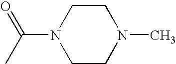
CC(=O)N1CCN(C)CC1
